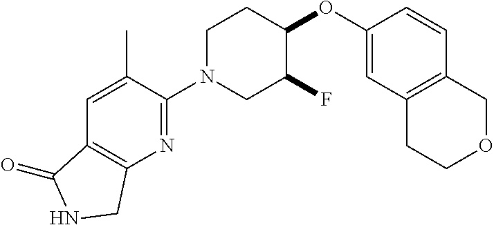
C1(OC2CCN(C3=NC4=C(C=C3C)C(=O)NC4)CC2F)=CC2=C(C=C1)COCC2
